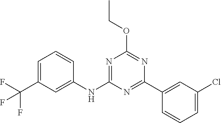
N1=C(C2=CC(Cl)=CC=C2)N=C(OCC)N=C1NC1=CC(C(F)(F)F)=CC=C1
